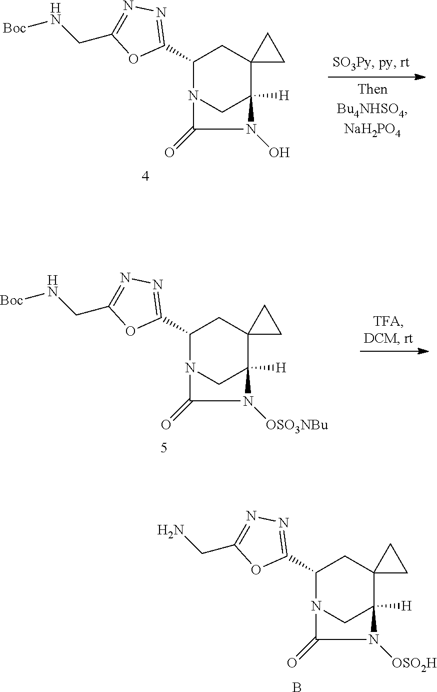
C1(C2=NN=C(CN[Boc])O2)N2CC([H])(C3(C1)CC3)N([OSO3NBu])C2=O.C1(C2=NN=C(CN[Boc])O2)N2CC([H])(C3(C1)CC3)N(O)C2=O.C1(C2=NN=C(CN)O2)N2CC([H])(C3(C1)CC3)N([OSO2H])C2=O.B
